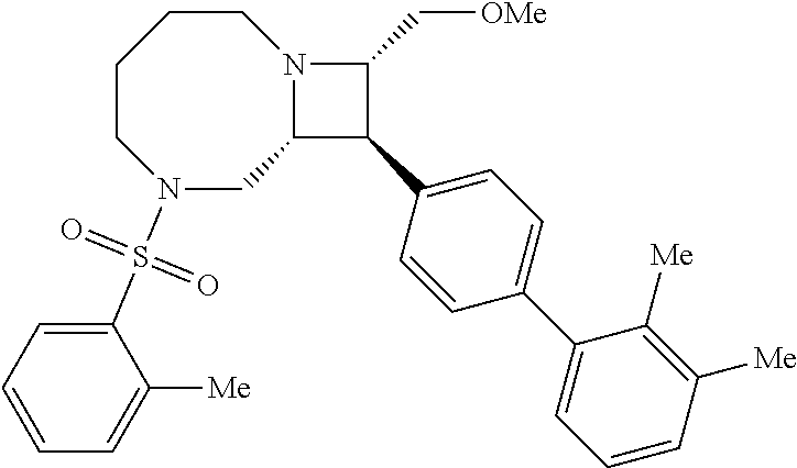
N1(S(C2=CC=CC=C2[Me])(=O)=O)CC2N(CCCC1)C(C[OMe])C2C1=CC=C(C2=CC=CC([Me])=C2[Me])C=C1
